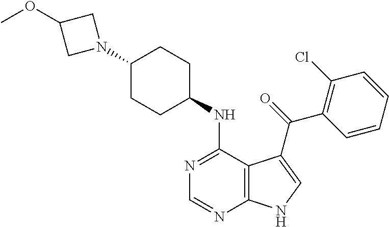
C1(N2CC(OC)C2)CCC(NC2=NC=NC3=C2C(C(=O)C2=C(Cl)C=CC=C2)=CN3)CC1
